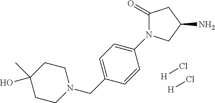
[H]Cl.[H]Cl.N1(CC2=CC=C(N3C(=O)CC(N)C3)C=C2)CCC(O)(C)CC1
